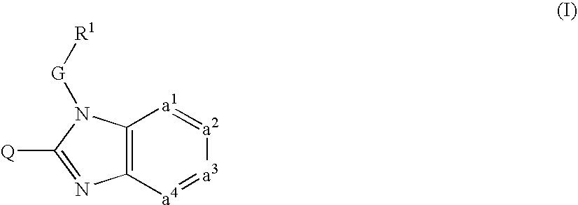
C12=C([a4]=[a3][a2]=[a1]1)N=C([Q])N2[G][R1]
